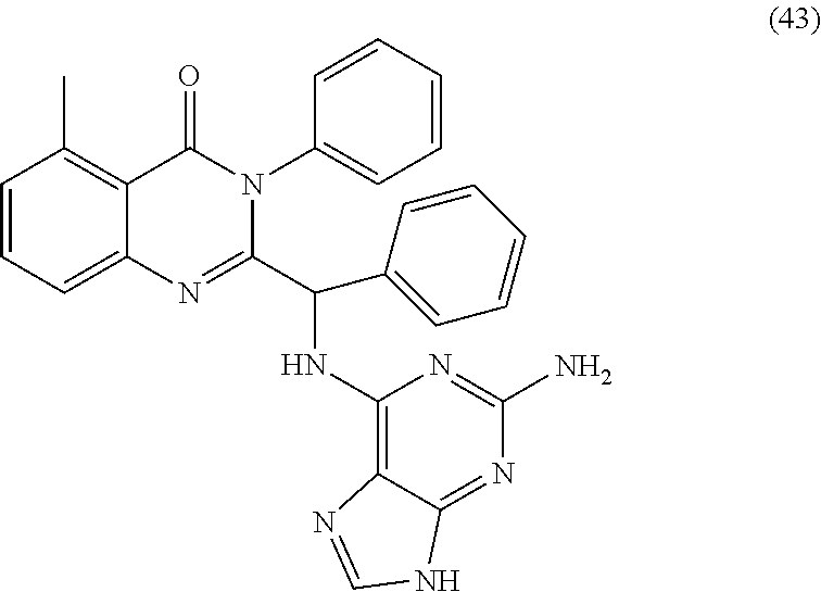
C1=CC=C2C(=C1C)C(=O)N(C1=CC=CC=C1)C(C(C1=CC=CC=C1)NC1=C3C(=NC(N)=N1)NC=N3)=N2
